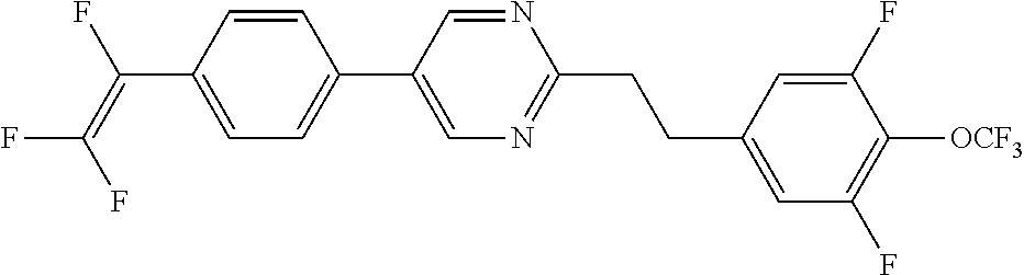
C(C1=CC=C(C2=CN=C(CCC3=CC(F)=C([OCF3])C(F)=C3)N=C2)C=C1)(=C(F)F)F
